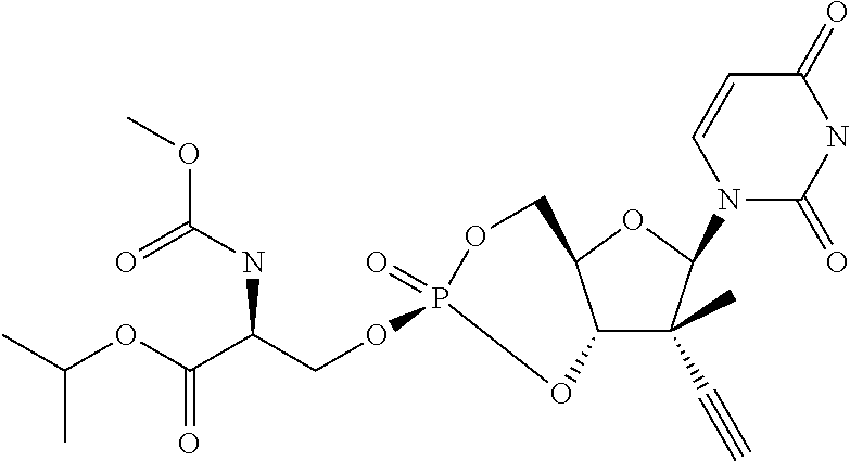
C12C(C)(C#C)C(N3C(=O)NC(=O)C=C3)OC1COP(=O)(OCC(C(OC(C)C)=O)NC(OC)=O)O2
